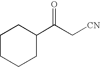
C1CCCC(C(C[CN])=O)C1
